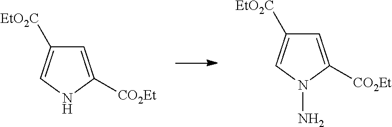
C1=C([CO2Et])N(N)C=C1[EtO2C].C1=C([CO2Et])NC=C1[EtO2C]
